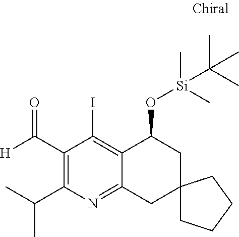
C1(C(=O)[H])=C(C(C)C)N=C2C(=C1I)C(O[Si](C)(C)C(C)(C)C)CC1(C2)CCCC1
